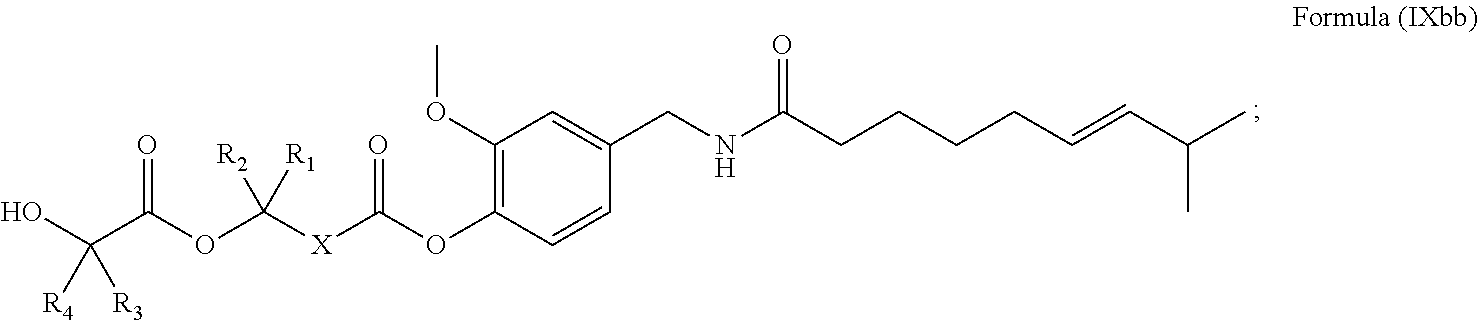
O(C1=C(OC)C=C(CNC(CCCCC=CC(C)C)=O)C=C1)C(=O)[X]C([R2])([R1])OC(=O)C(O)([R4])[R3]
